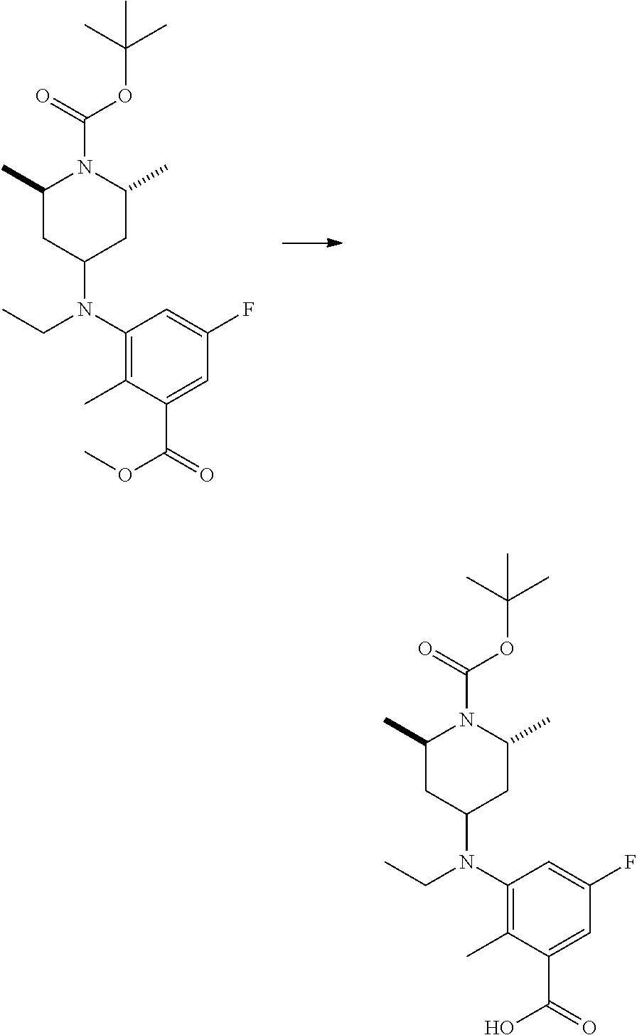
C1(N(CC)C2CC(C)N(C(OC(C)(C)C)=O)C(C)C2)=C(C)C(C(=O)O)=CC(F)=C1.C1(N(CC)C2CC(C)N(C(OC(C)(C)C)=O)C(C)C2)=C(C)C(C(=O)OC)=CC(F)=C1
